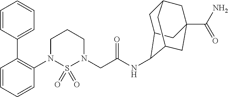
C1=CC=CC(N2S(=O)(=O)N(CC(NC3C4CC5CC(C(N)=O)(CC3C5)C4)=O)CCC2)=C1C1=CC=CC=C1
